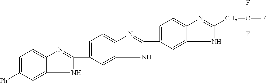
C1(C2=CC=C3N=C(CC(F)(F)F)NC3=C2)=NC2=CC=C(C3=NC4=CC=C([Ph])C=C4N3)C=C2N1
